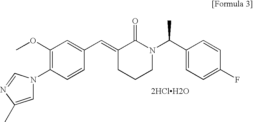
COC1=C(N2C=C(C)N=C2)C=CC(C=C2CCCN(C(C3=CC=C(F)C=C3)C)C2=O)=C1.[2HClH2O]
